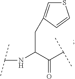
C(C(NC(C)C)C(=O)C(C)C)C1=CSC=C1
